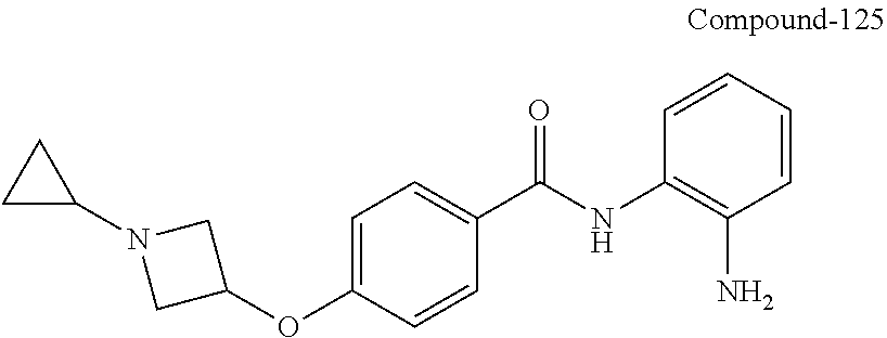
C1=C(OC2CN(C3CC3)C2)C=CC(C(NC2=C(N)C=CC=C2)=O)=C1
